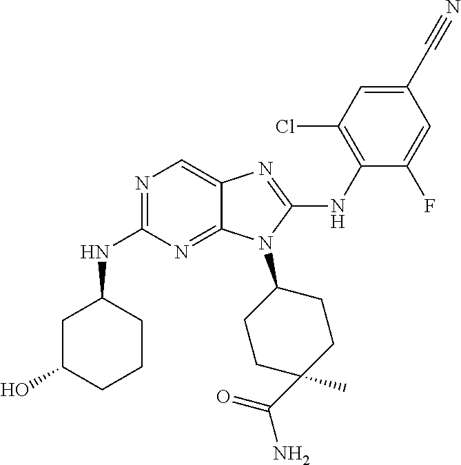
N1=C(NC2CC(O)CCC2)N=C2C(=C1)N=C(NC1=C(Cl)C=C(C#N)C=C1F)N2C1CCC(C)(C(=O)N)CC1
